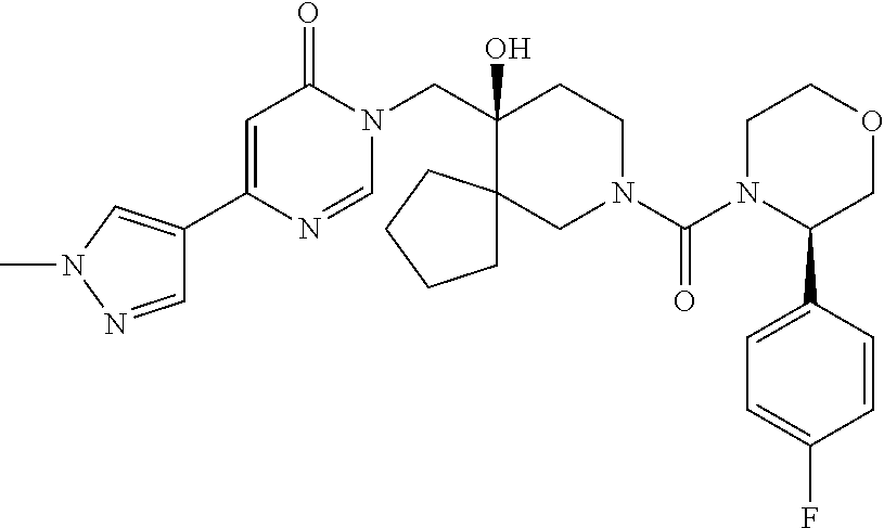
C1=NN(C)C=C1C1=CC(=O)N(CC2(O)CCN(C(=O)N3C(C4=CC=C(F)C=C4)COCC3)CC23CCCC3)C=N1
